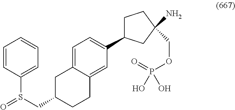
C1(CS(C2=CC=CC=C2)=O)CCC2=CC(C3CCC(N)(COP(=O)(O)O)C3)=CC=C2C1
